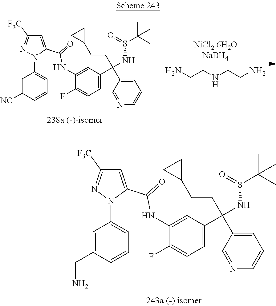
NCCNCCN.C1=C(C(=O)NC2=CC(C(C3=CC=CN=C3)(CCC3CC3)NS(C(C)(C)C)=O)=CC=C2F)N(C2=CC=CC([NC])=C2)N=C1[F3C].C1=C(C(=O)NC2=CC(C(C3=CC=CN=C3)(CCC3CC3)NS(C(C)(C)C)=O)=CC=C2F)N(C2=CC=CC(CN)=C2)N=C1[F3C]
